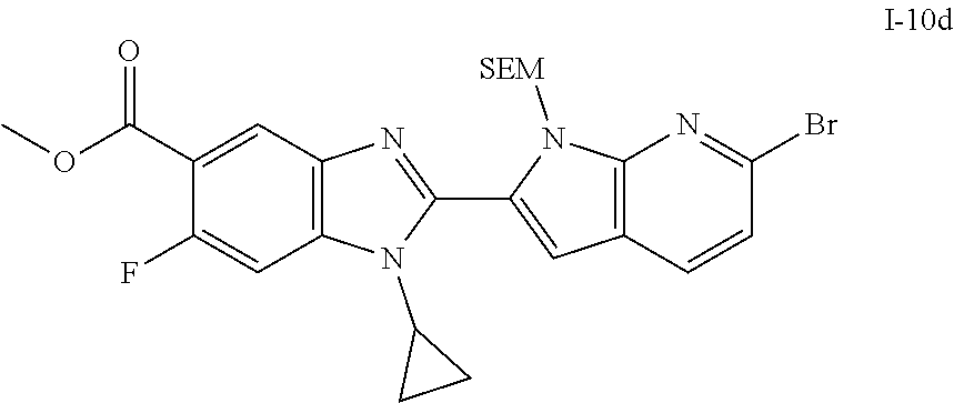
C1(C2=CC3=C(N2[SEM])N=C(Br)C=C3)=NC2=C(N1C1CC1)C=C(F)C(C(OC)=O)=C2
